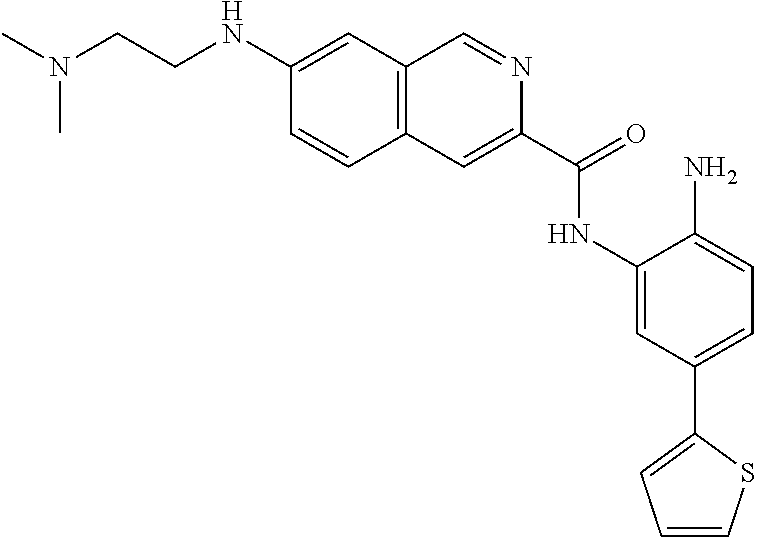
C12=C(C=NC(C(=O)NC3=CC(C4=CC=CS4)=CC=C3N)=C1)C=C(NCCN(C)C)C=C2
